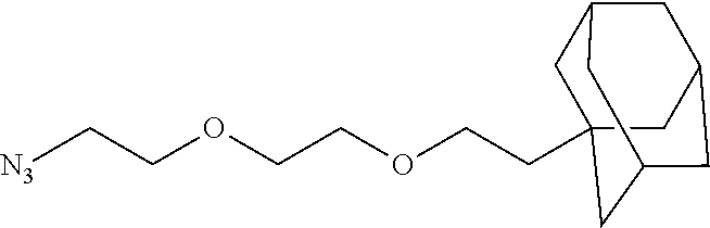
C1C2(CCOCCOCC[N3])CC3CC(CC1C3)C2
